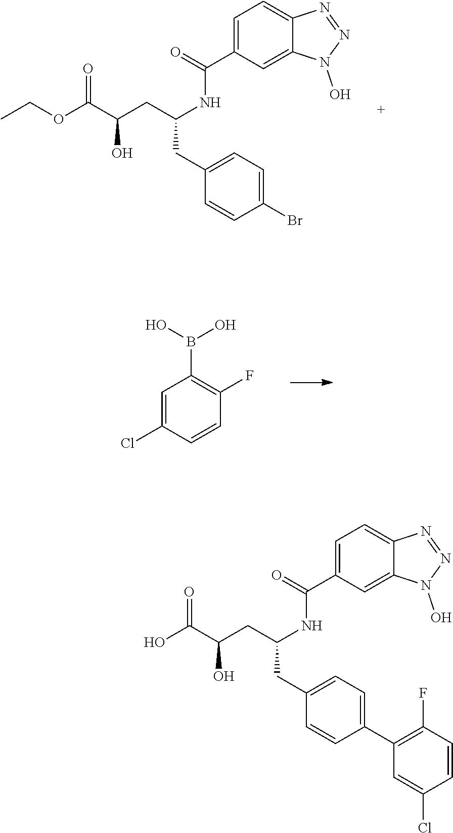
CCOC(C(CC(CC1=CC=C(Br)C=C1)NC(C1=CC=C2C(=C1)N(O)N=N2)=O)O)=O.C1=C(Cl)C=CC(F)=C1B(O)O.OC(C(CC(CC1=CC=C(C2=C(F)C=CC(Cl)=C2)C=C1)NC(C1=CC=C2C(=C1)N(O)N=N2)=O)O)=O
